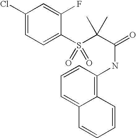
C1(Cl)=CC=C(S(C(C(=O)NC2=C3C(=CC=C2)C=CC=C3)(C)C)(=O)=O)C(F)=C1
